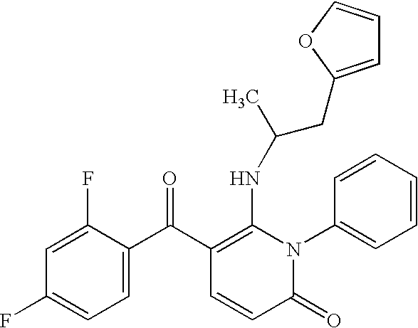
C1(F)=CC(F)=CC=C1C(C1=C(NC(C)CC2=CC=CO2)N(C2=CC=CC=C2)C(=O)C=C1)=O
